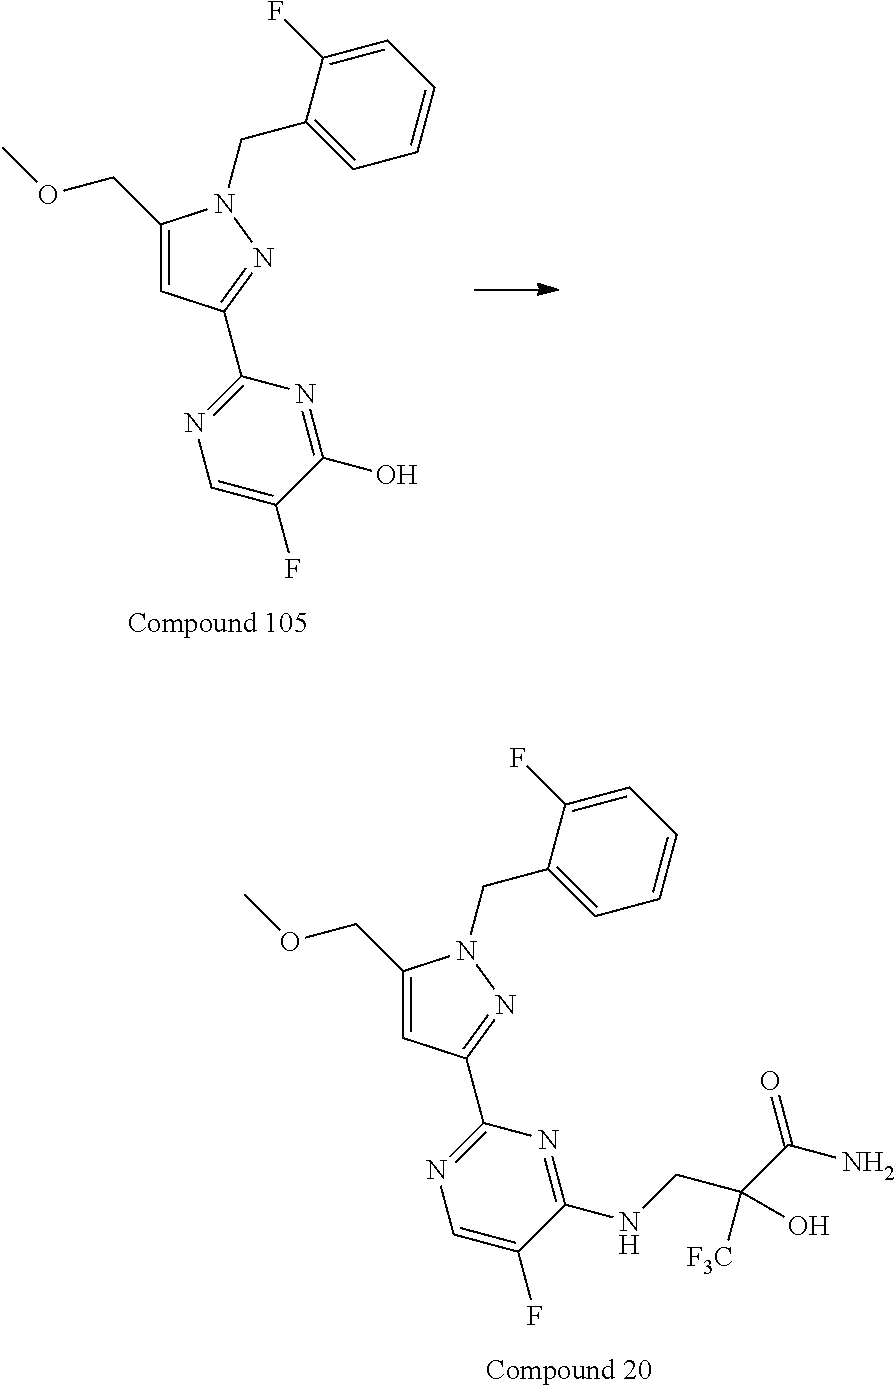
C(C1=CC(C2=NC=C(F)C(NCC(C(N)=O)([F3C])O)=N2)=NN1CC1=CC=CC=C1F)OC.C(C1=CC(C2=NC=C(F)C(O)=N2)=NN1CC1=CC=CC=C1F)OC
